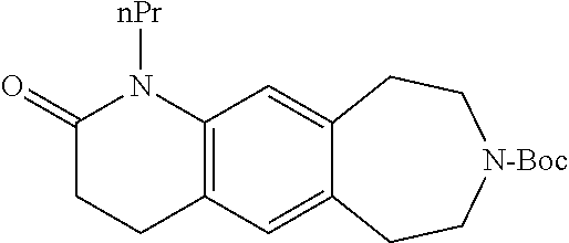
C1(=O)CCC2=C(N1[nPr])C=C1C(=C2)CC[N-Boc]CC1
